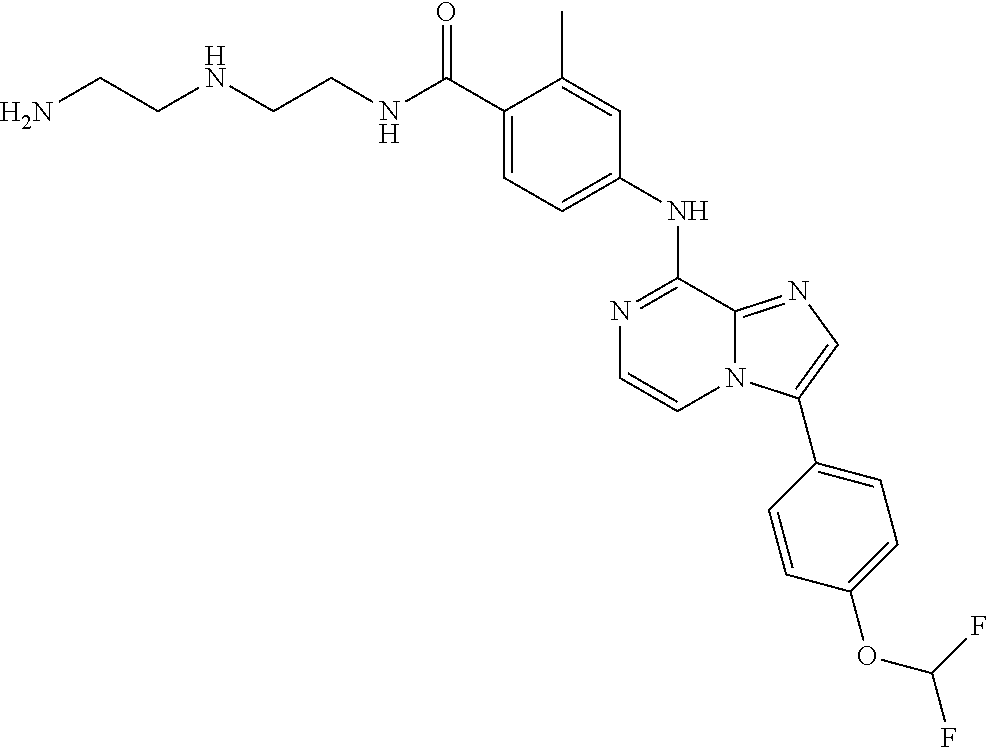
C(C1=CC=C(NC2=NC=CN3C2=NC=C3C2=CC=C(OC(F)F)C=C2)C=C1C)(=O)NCCNCCN
